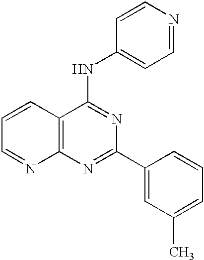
C1=CC2=C(N=C1)N=C(C1=CC(C)=CC=C1)N=C2NC1=CC=NC=C1
